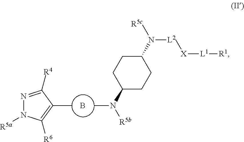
B.N1=C([R4])C(C)=C([R6])N1[R5a].CN([R5b])C1CCC(N([L2][X][L1][R1])[R5c])CC1
